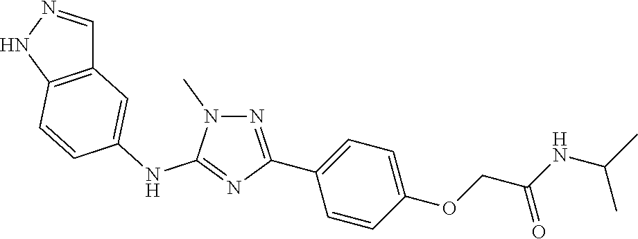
C1(NC2=NC(C3=CC=C(OCC(NC(C)C)=O)C=C3)=NN2C)=CC2=C(C=C1)NN=C2
